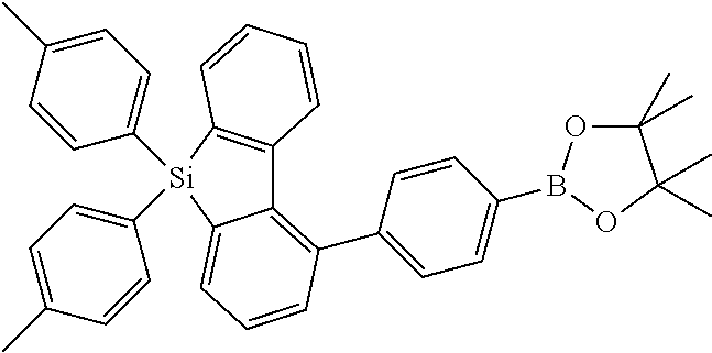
C12=C(C3=CC=C(B4OC(C)(C)C(C)(C)O4)C=C3)C=CC=C1[Si](C1=CC=C(C)C=C1)(C1=CC=C(C)C=C1)C1=C2C=CC=C1
